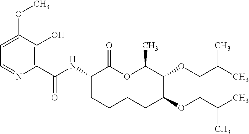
C1(C(NC2C(=O)OC(C)C(OCC(C)C)C(OCC(C)C)CCCC2)=O)=C(O)C(OC)=CC=N1
